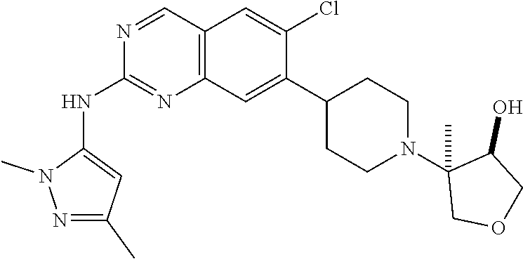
C12=C(C=C(C3CCN(C4(C)COCC4O)CC3)C(Cl)=C1)N=C(NC1=CC(C)=NN1C)N=C2
